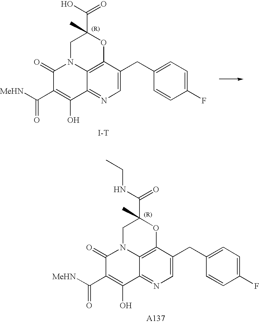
C1=C(CC2=CC=C(F)C=C2)C2=C3C(=N1)C(O)=C(C([MeHN])=O)C(=O)N3CC(C(O)=O)(C)O2.[I-T].C1=C(CC2=CC=C(F)C=C2)C2=C3C(=N1)C(O)=C(C([MeHN])=O)C(=O)N3CC(C(NCC)=O)(C)O2.[A137]
